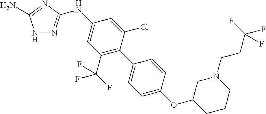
N1N=C(NC2=CC(C(F)(F)F)=C(C3=CC=C(OC4CCCN(CCC(F)(F)F)C4)C=C3)C(Cl)=C2)N=C1N
